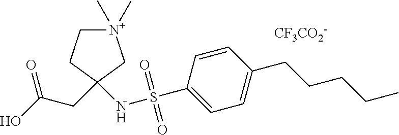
[N+]1(C)(C)CCC(CC(O)=O)(NS(C2=CC=C(CCCCC)C=C2)(=O)=O)C1.[CF3CO2-]
